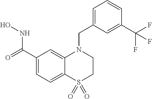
C12=CC=C(C(NO)=O)C=C1N(CC1=CC=CC(C(F)(F)F)=C1)CCS2(=O)=O
